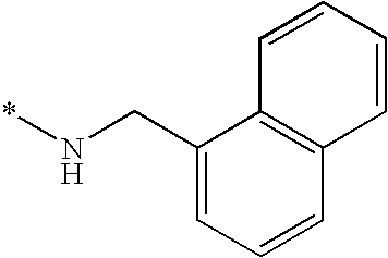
C1=CC=CC2=C1C(CN*)=CC=C2
